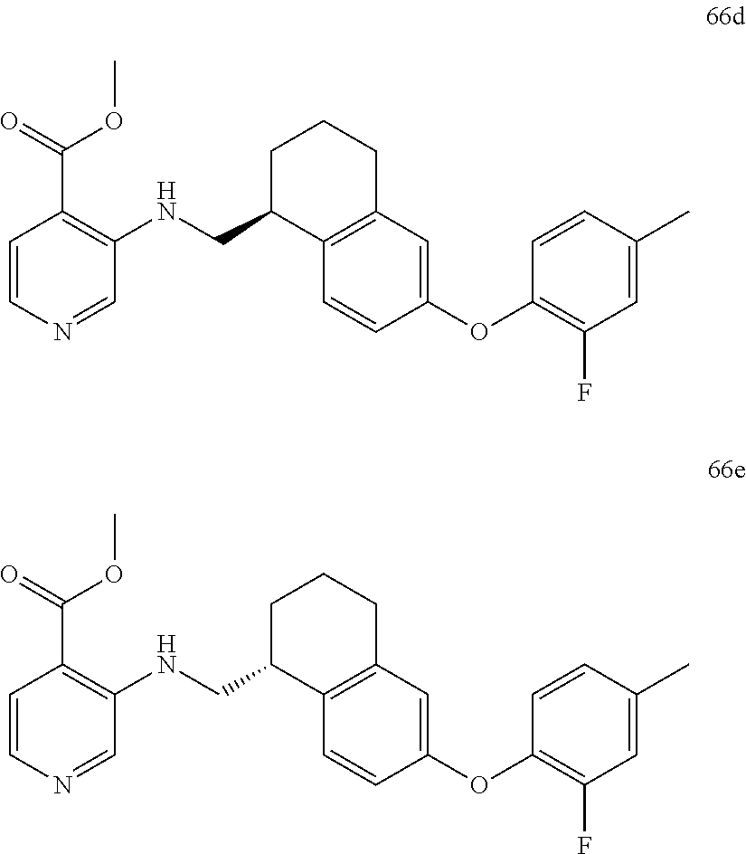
C(C1C2=C(CCC1)C=C(OC1=C(F)C=C(C)C=C1)C=C2)NC1=C(C(OC)=O)C=CN=C1.C(C1C2=C(CCC1)C=C(OC1=C(F)C=C(C)C=C1)C=C2)NC1=C(C(OC)=O)C=CN=C1
